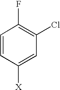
C1=CC([X])=CC(Cl)=C1F
